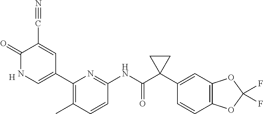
C1(=O)NC=C(C2=C(C)C=CC(NC(C3(C4=CC5=C(C=C4)OC(F)(F)O5)CC3)=O)=N2)C=C1C#N.[H]
